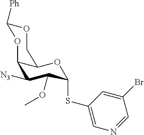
C12C([N3])C(OC)C(SC3=CN=CC(Br)=C3)OC1COC([Ph])O2
